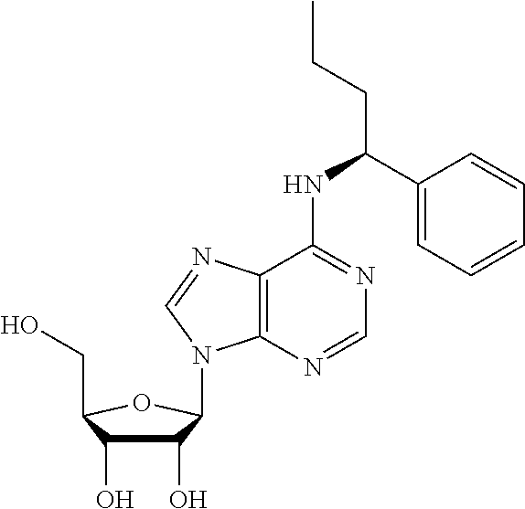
C(C1=CC=CC=C1)(NC1=NC=NC2=C1N=CN2C1C(O)C(O)C(CO)O1)CCC
